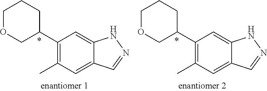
C1(C2CCCOC2)=C(C)C=C2C(=C1)NN=C2.C1(C2CCCOC2)=C(C)C=C2C(=C1)NN=C2
